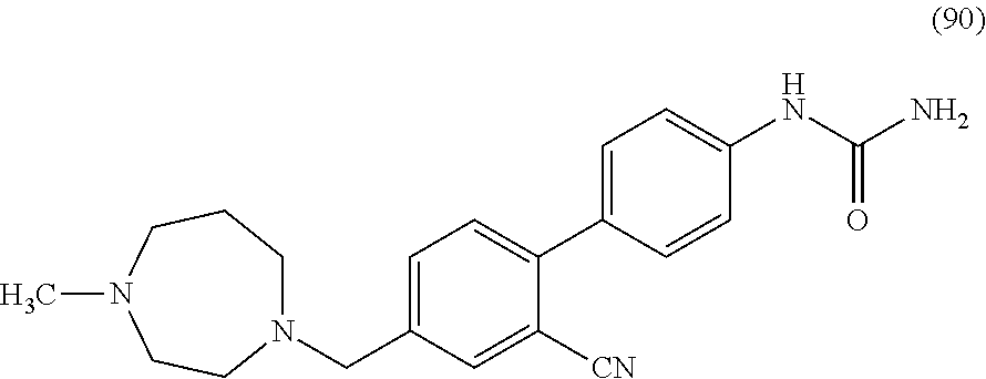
N1(CC2=CC=C(C3=CC=C(NC(N)=O)C=C3)C([CN])=C2)CCCN(C)CC1
